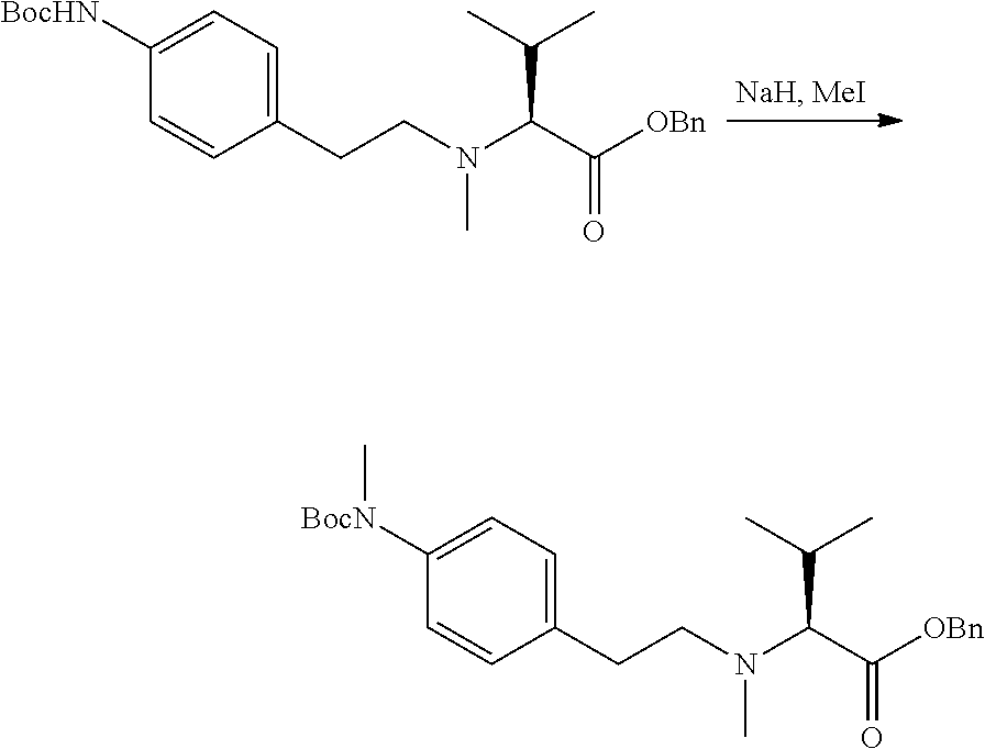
C1=C([BocHN])C=CC(CCN(C(C([OBn])=O)C(C)C)C)=C1.C1=C([BocN]C)C=CC(CCN(C(C([OBn])=O)C(C)C)C)=C1
